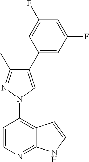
C1=CC(N2N=C(C)C(C3=CC(F)=CC(F)=C3)=C2)=C2C(=N1)NC=C2
